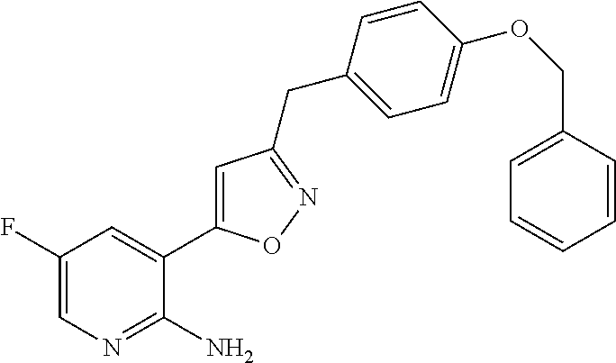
C1(F)=CN=C(N)C(C2=CC(CC3=CC=C(OCC4=CC=CC=C4)C=C3)=NO2)=C1
